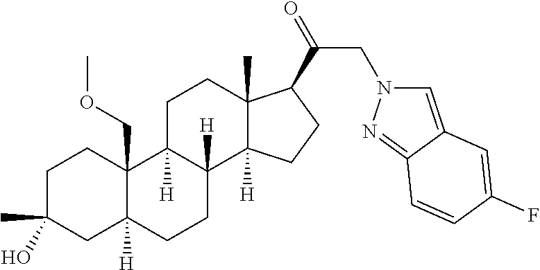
C1C(C)(O)CC2([H])C(COC)(C1)C1([H])C([H])(CC2)C2([H])C(C)(CC1)C(C(=O)CN1C=C3C(=N1)C=CC(F)=C3)CC2
